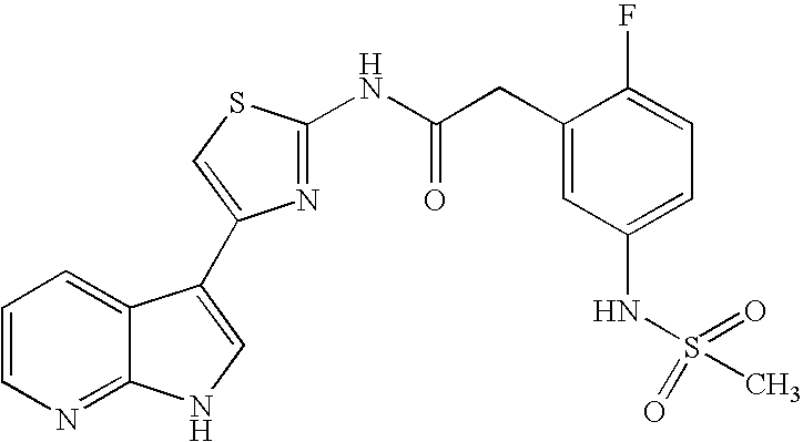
C1=CN=C2C(=C1)C(C1=CSC(NC(CC3=CC(NS(=O)(=O)C)=CC=C3F)=O)=N1)=CN2
